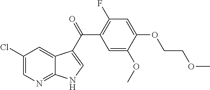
C1(Cl)=CN=C2C(=C1)C(C(C1=C(F)C=C(OCCOC)C(OC)=C1)=O)=CN2
